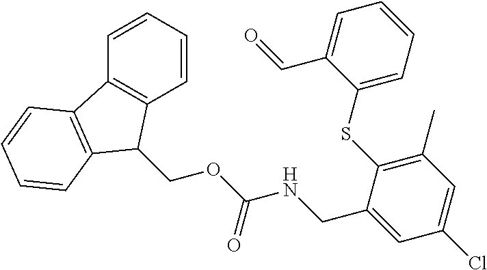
C1=CC=CC2=C1C(COC(NCC1=CC(Cl)=CC(C)=C1SC1=CC=CC=C1C=O)=O)C1=C2C=CC=C1
